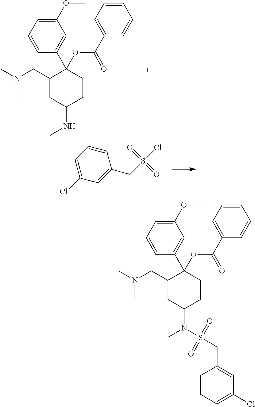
C1=C(C2(OC(C3=CC=CC=C3)=O)C(CN(C)C)CC(NC)CC2)C=CC=C1OC.C1=C(C2(OC(C3=CC=CC=C3)=O)C(CN(C)C)CC(N(C)S(CC3=CC(Cl)=CC=C3)(=O)=O)CC2)C=CC=C1OC.C1(CS(Cl)(=O)=O)=CC(Cl)=CC=C1
